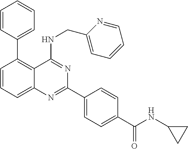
C1=CC=C2C(=C1C1=CC=CC=C1)C(NCC1=CC=CC=N1)=NC(C1=CC=C(C(NC3CC3)=O)C=C1)=N2
